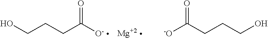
OCCCC([O-])=O.[Mg].[-O]C(CCCO)=O
